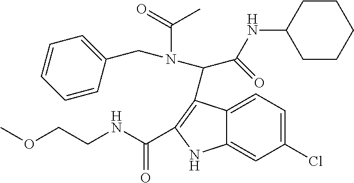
C12=CC=C(Cl)C=C1NC(C(NCCOC)=O)=C2C(C(NC1CCCCC1)=O)N(C(=O)C)CC1=CC=CC=C1
